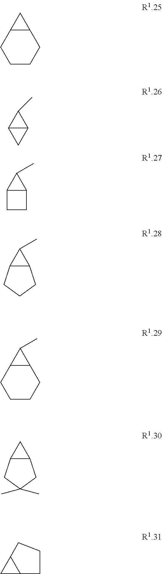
C12C(CCCC1)C2.C12C(C1)C2C.C12C(C1C)CC2.C12C(CCCC1)C2C.C12C(C1C)CCC2.C12C(C1)CC(C)(C)C2.C12CC1CCC2
